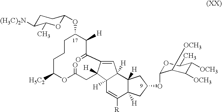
C1C([(H3C)2N])C(C)OC(OC2CCCC([H5C2])OC(=O)CC3([H])C(=CC4([H])C3([H])C=C([R])C3([H])C4([H])CC(OC4OC(C)C([OCH3])C([OCH3])C4[OCH3])C3)C(=O)C2[H])C1
